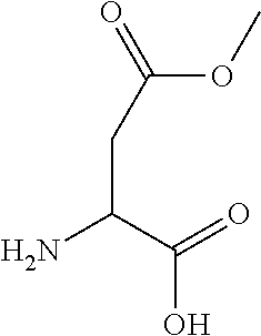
C(CC(N)C(=O)O)(OC)=O
